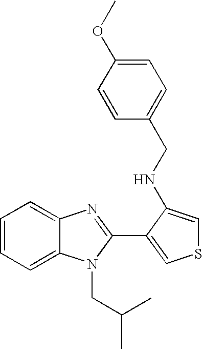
C1=CC=C2C(=C1)N=C(C1=CSC=C1NCC1=CC=C(OC)C=C1)N2CC(C)C
